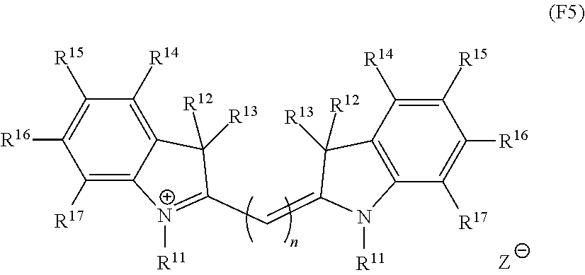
C1([R17])=C2C(=C([R14])C([R15])=C1[R16])C([R13])([R12])C(C=C1N([R11])C3=C(C([R14])=C([R15])C([R16])=C3[R17])C1([R13])[R12])=[N+]2[R11]
